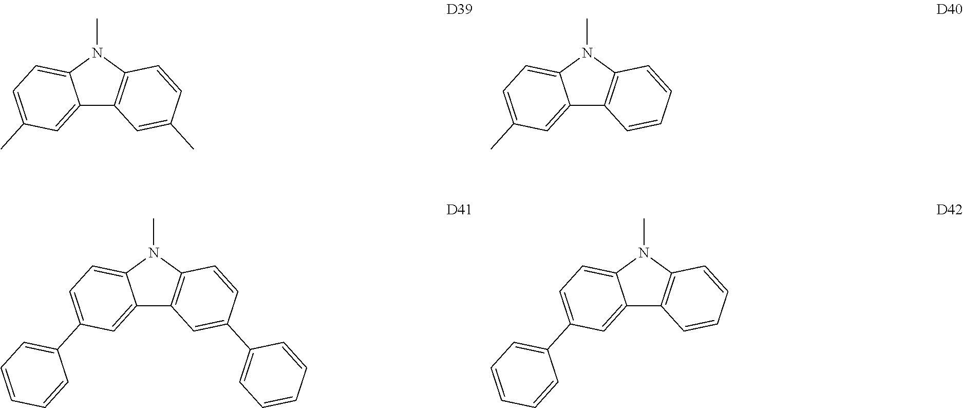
C12=CC(C3=CC=CC=C3)=CC=C1N(C)C1=C2C=C(C2=CC=CC=C2)C=C1.C12=CC(C3=CC=CC=C3)=CC=C1N(C)C1=C2C=CC=C1.C12=CC(C)=CC=C1N(C)C1=C2C=C(C)C=C1.C12=CC(C)=CC=C1N(C)C1=C2C=CC=C1
